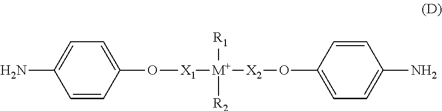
C1=CC(O[X1][M+]([X2]OC2=CC=C(N)C=C2)([R1])[R2])=CC=C1N
